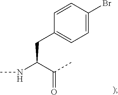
C1=CC(Br)=CC=C1CC(C(C)=O)NC
